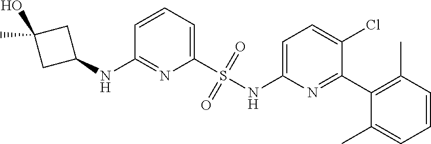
C1(S(NC2=CC=C(Cl)C(C3=C(C)C=CC=C3C)=N2)(=O)=O)=CC=CC(NC2CC(O)(C)C2)=N1
